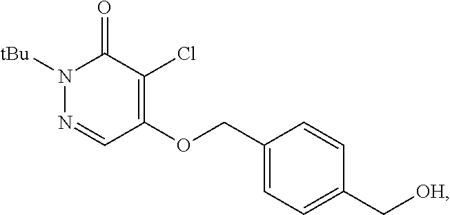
C1(OCC2=CC=C(C[OH])C=C2)=C(Cl)C(=O)N([tBu])N=C1
